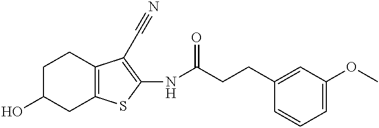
C1C(O)CC2=C(C1)C(C#N)=C(NC(CCC1=CC(OC)=CC=C1)=O)S2
